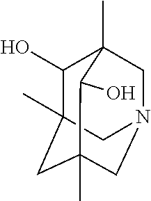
C1(O)C2(C)CC3(C)CN(CC1(C)C3O)C2
